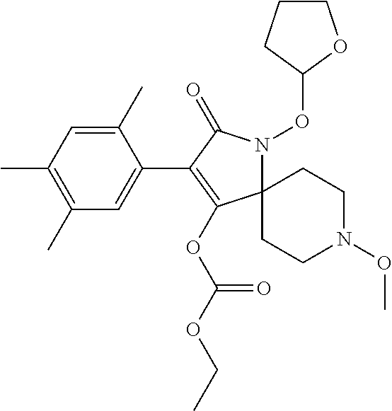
C1(C)=CC(C)=C(C)C=C1C1=C(OC(OCC)=O)C2(N(OC3OCCC3)C1=O)CCN(OC)CC2
